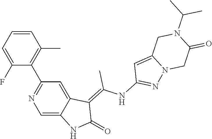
C1=CC=C(F)C(C2=NC=C3C(=C2)C(=C(NC2=NN4C(=C2)CN(C(C)C)C(=O)C4)C)C(=O)N3)=C1C
